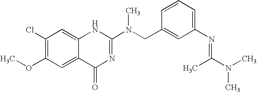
C1(Cl)=C(OC)C=C2C(=C1)NC(N(CC1=CC(N=C(N(C)C)C)=CC=C1)C)=NC2=O
